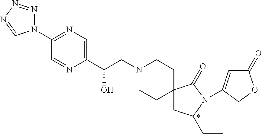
N1(C2=NC=C(C(CN3CCC4(CC3)CC(CC)N(C3=CC(=O)OC3)C4=O)O)N=C2)N=NN=C1
